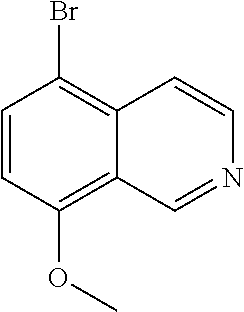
C1=CC(OC)=C2C(=C1Br)C=CN=C2
